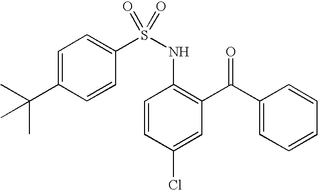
C1=C(C(C)(C)C)C=CC(S(NC2=C(C(C3=CC=CC=C3)=O)C=C(Cl)C=C2)(=O)=O)=C1
